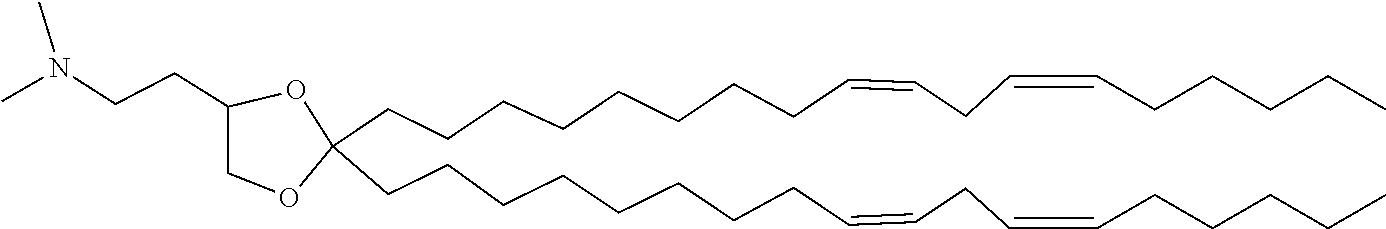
C1(CCCCCCCCC=CCC=CCCCCC)(CCCCCCCCC=CCC=CCCCCC)OC(CCN(C)C)CO1
